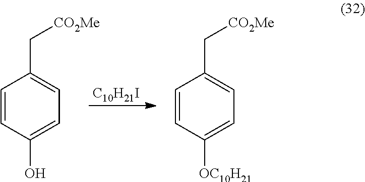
[C10H21I].C1=CC(O)=CC=C1C[CO2Me].C1=CC([OC10H21])=CC=C1C[CO2Me]
